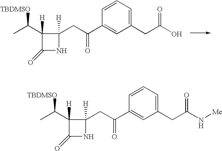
C1([H])(C([TBDMSO])C)C(=O)NC1([H])CC(C1=CC(CC(O)=O)=CC=C1)=O.C1([H])(C([TBDMSO])C)C(=O)NC1([H])CC(C1=CC(CC(N[Me])=O)=CC=C1)=O
